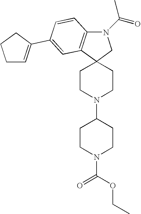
C12(CCN(C3CCN(C(=O)OCC)CC3)CC1)CN(C(=O)C)C1=C2C=C(C2=CCCC2)C=C1
